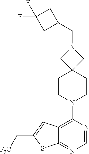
N1(CC2CC(F)(F)C2)CC2(C1)CCN(C1=C3C(=NC=N1)SC(C[F3C])=C3)CC2
